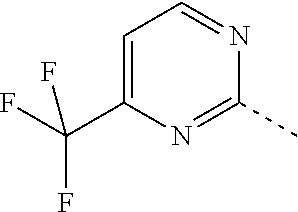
FC(F)(C1=CC=NC(C)=N1)F
